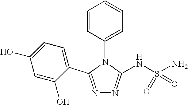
N1=C(C2=CC=C(O)C=C2O)N(C2=CC=CC=C2)C(NS(N)(=O)=O)=N1
